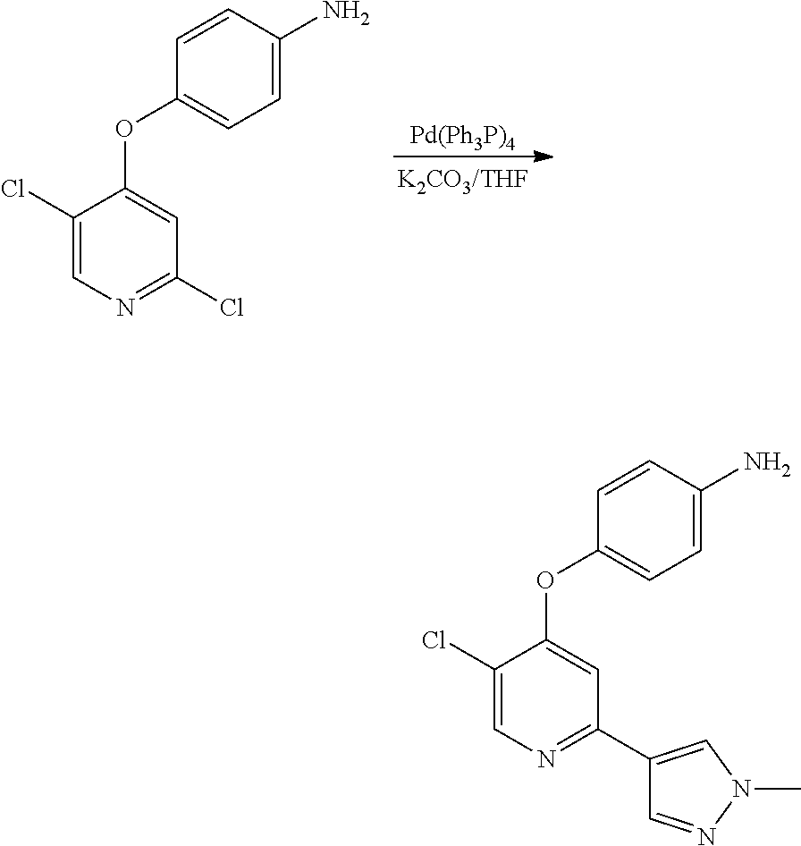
[Pd(Ph3P)4].C1(Cl)=CN=C(Cl)C=C1OC1=CC=C(N)C=C1.C1(Cl)=CN=C(C2=CN(C)N=C2)C=C1OC1=CC=C(N)C=C1
